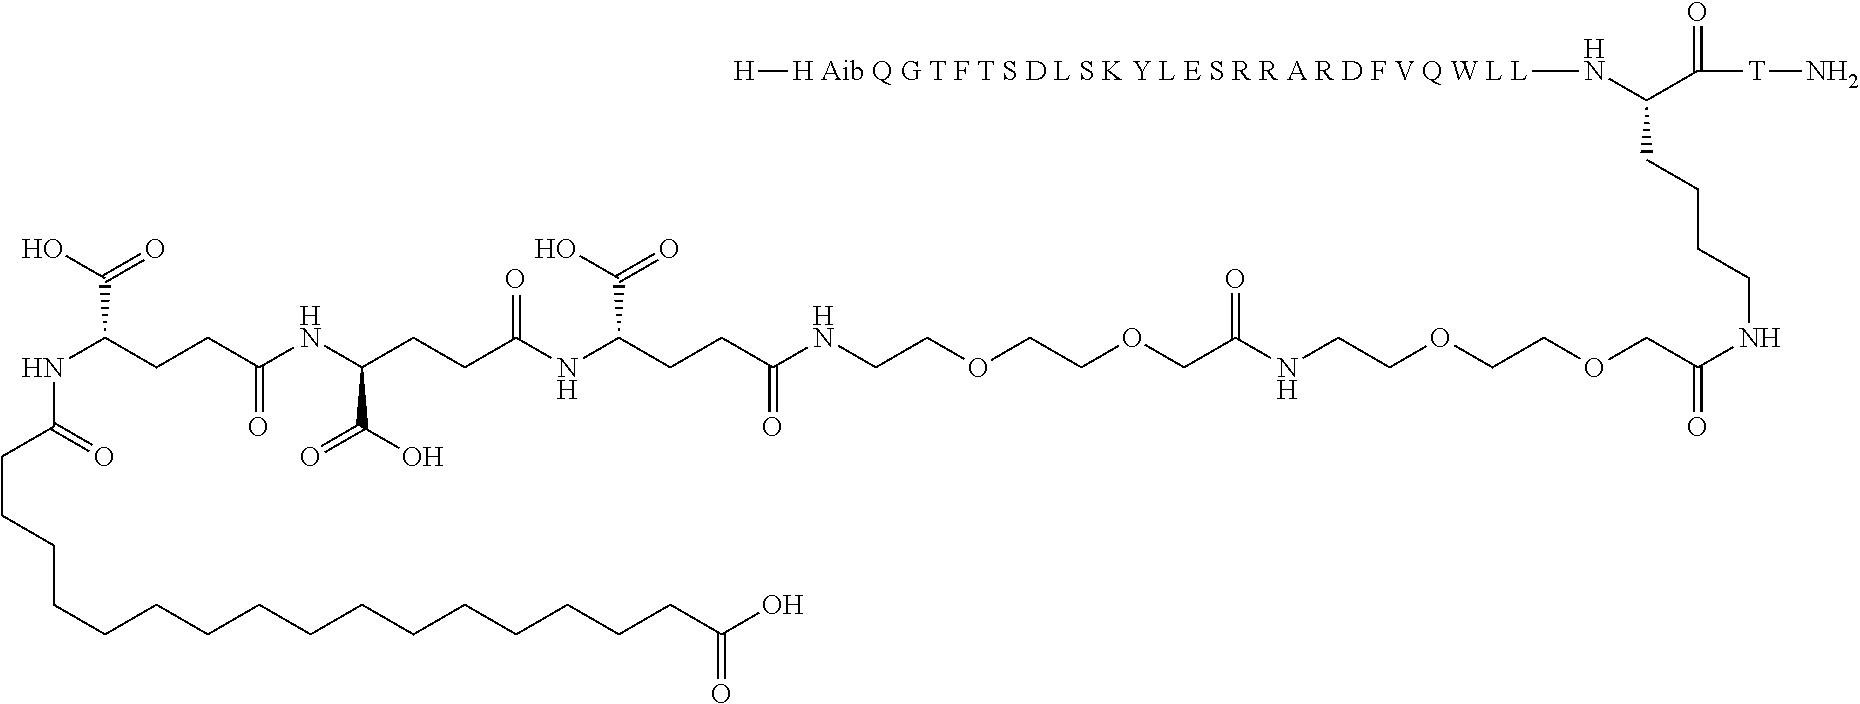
C(C(NC(CCCCCCCCCCCCCCCCC(O)=O)=O)C(=O)O)CC(NC(CCC(NC(CCC(NCCOCCOCC(NCCOCCOCC(NCCCCC(C([T]N)=O)N[H Aib Q G T F T S D L S K Y L E S R R A R D F V Q W L L][H])=O)=O)=O)C(O)=O)=O)C(=O)O)=O
